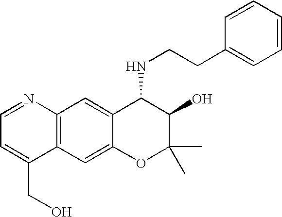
C12=C(C=C3C(=C1)C(NCCC1=CC=CC=C1)C(O)C(C)(C)O3)C(CO)=CC=N2
